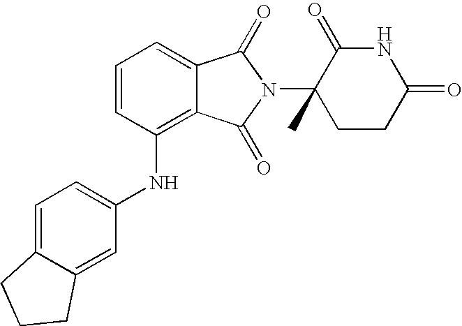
C1=CC(NC2=CC=C3C(=C2)CCC3)=C2C(=C1)C(=O)N(C1(C)CCC(=O)NC1=O)C2=O
